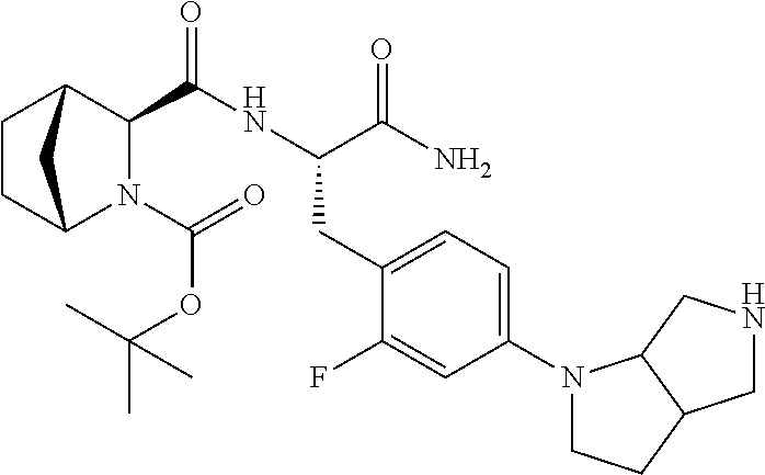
N1(C(=O)OC(C)(C)C)C2CCC(C1C(NC(C(N)=O)CC1=CC=C(N3CCC4C3CNC4)C=C1F)=O)C2
